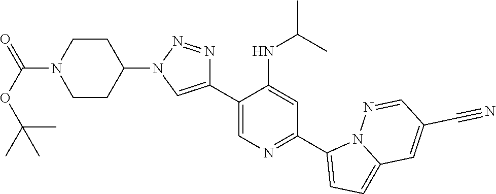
C1(C2=CN(C3CCN(C(=O)OC(C)(C)C)CC3)N=N2)=CN=C(C2=CC=C3N2N=CC(C#N)=C3)C=C1NC(C)C
